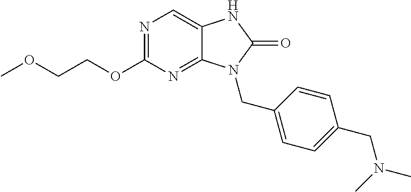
N1=C(OCCOC)N=C2C(=C1)NC(=O)N2CC1=CC=C(CN(C)C)C=C1
